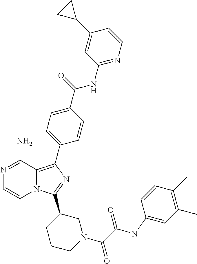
N1=C(N)C2=C(C3=CC=C(C(=O)NC4=NC=CC(C5CC5)=C4)C=C3)N=C(C3CCCN(C(C(NC4=CC(C)=C(C)C=C4)=O)=O)C3)N2C=C1
